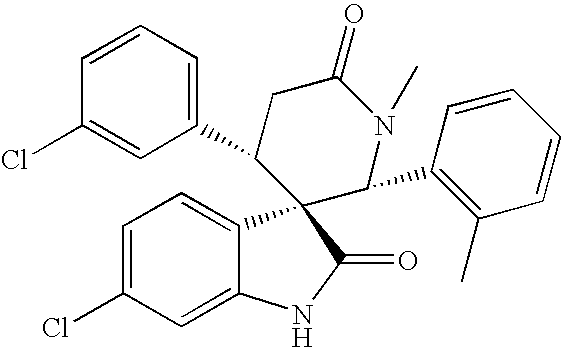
C1=C(Cl)C=C2C(=C1)C1(C(=O)N2)C(C2=CC=CC(Cl)=C2)CC(=O)N(C)C1C1=C(C)C=CC=C1
